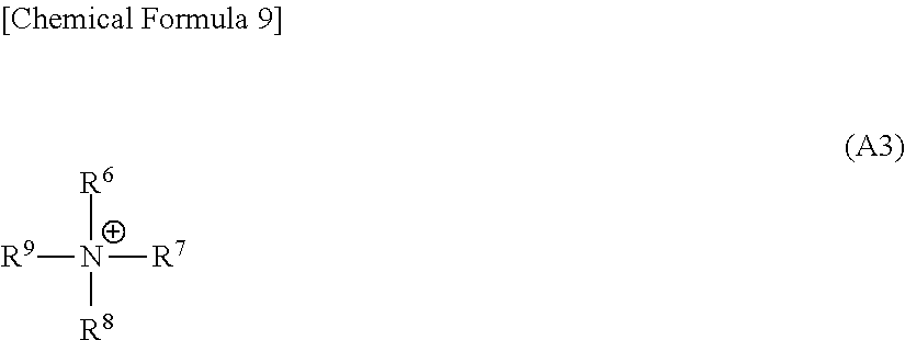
[R9][N+]([R7])([R6])[R8]
